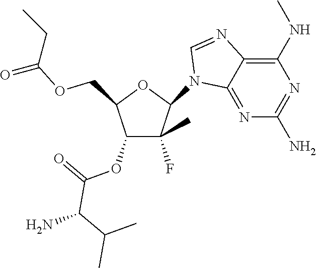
C1(N2C3=NC(N)=NC(NC)=C3N=C2)C(F)(C)C(OC(=O)C(C(C)C)N)C(COC(=O)CC)O1
